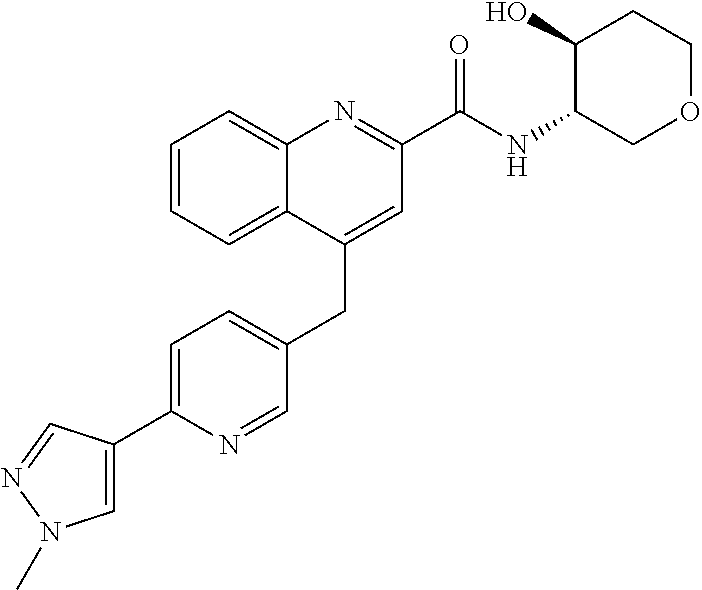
C1=C(C2=CN(C)N=C2)N=CC(CC2=CC(C(NC3COCCC3O)=O)=NC3=CC=CC=C23)=C1
